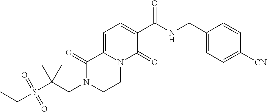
C(N1CCN2C(=CC=C(C(NCC3=CC=C([CN])C=C3)=O)C2=O)C1=O)C1(S(CC)(=O)=O)CC1
